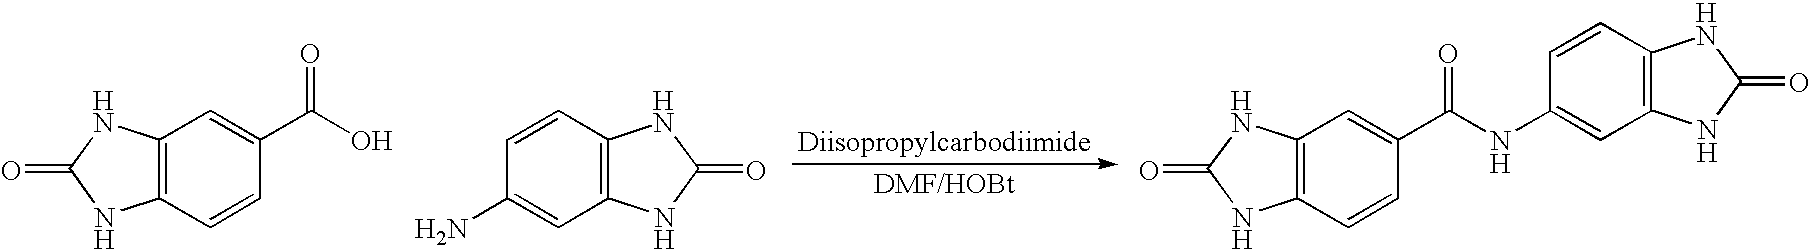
C12=C(C=CC(C(=O)NC3=CC4=C(C=C3)NC(=O)N4)=C1)NC(=O)N2.C12=C(C=CC(C(O)=O)=C1)NC(=O)N2.C12=C(C=CC(N)=C1)NC(=O)N2
